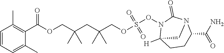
C1(C(OCC(CC(COS(=O)(=O)ON2C3([H])CCC(C(=O)N)N(C2=O)C3)(C)C)(C)C)=O)=C(C)C=CC=C1C
